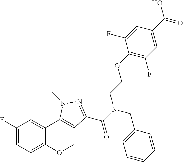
C1(F)=CC=C2C(=C1)C1=C(CO2)C(C(N(CC2=CC=CC=C2)CCOC2=C(F)C=C(C(=O)O)C=C2F)=O)=NN1C
